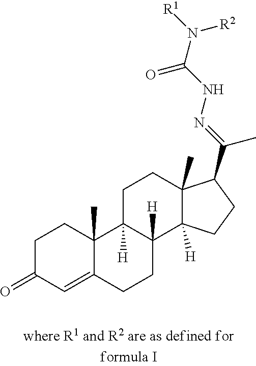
C1=C2C(C)(CCC1=O)C1([H])C([H])(CC2)C2([H])C(C)(CC1)C(C(C)=NNC(=O)N([R2])[R1])CC2
